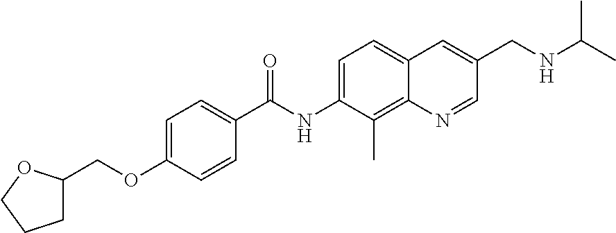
C1C(COC2=CC=C(C(NC3=CC=C4C(=C3C)N=CC(CNC(C)C)=C4)=O)C=C2)OCC1
